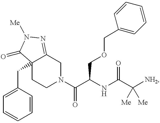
C1=CC(CC23CCN(C(C(NC(C([NH2])([Me])[Me])=O)COCC4=CC=CC=C4)=O)CC2=NN([Me])C3=O)=CC=C1
